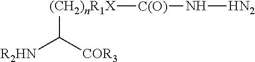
[(CH2)nR1X](C([R2HN])[COR3])[C(O)]N[HN2]
